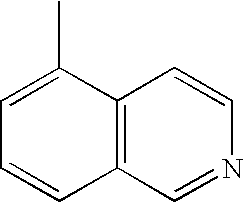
C1=C(C)C2=C(C=C1)C=NC=C2
